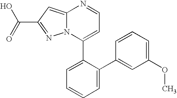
C1(C2=CC=CC=C2C2=CC(OC)=CC=C2)=CC=NC2=CC(C(O)=O)=NN12
